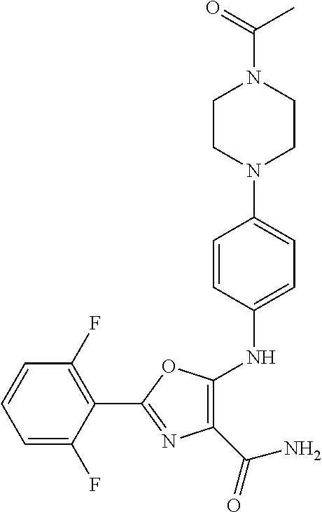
C1(C2=NC(C(N)=O)=C(NC3=CC=C(N4CCN(C(=O)C)CC4)C=C3)O2)=C(F)C=CC=C1F
